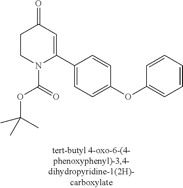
C1CN(C(=O)OC(C)(C)C)C(C2=CC=C(OC3=CC=CC=C3)C=C2)=CC1=O
